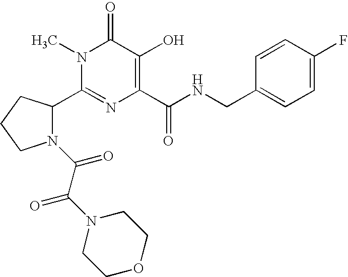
C1(C2N(C(=O)C(N3CCOCC3)=O)CCC2)=NC(C(NCC2=CC=C(F)C=C2)=O)=C(O)C(=O)N1C
